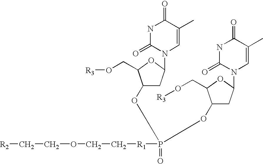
C1(OP(=O)([R1]CCOCC[R2])OC2CC(N3C=C(C)C(=O)NC3=O)OC2CO[R3])CC(N2C=C(C)C(=O)NC2=O)OC1CO[R3]
